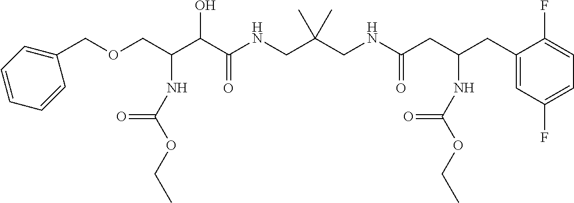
C(C(C(C(NCC(CNC(CC(CC1=CC(F)=CC=C1F)NC(OCC)=O)=O)(C)C)=O)O)NC(OCC)=O)OCC1=CC=CC=C1
